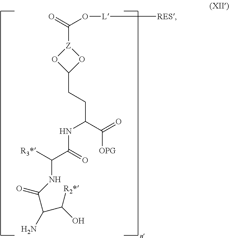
N(C(C(=O)[OPG])CCC1O[Z](C(O[L][RES])=O)O1)C(C([R3*])NC(C(N)C([R2*])O)=O)=O
